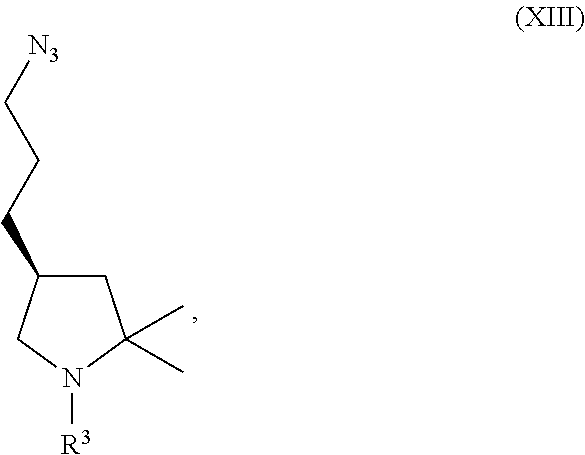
C1C(CCC[N3])CN([R3])C1(C)C
